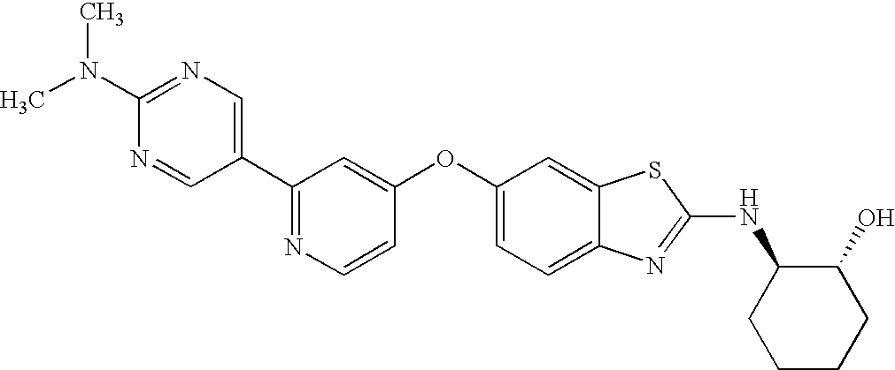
N1=C(C2=CN=C(N(C)C)N=C2)C=C(OC2=CC=C3C(=C2)SC(NC2CCCCC2O)=N3)C=C1
